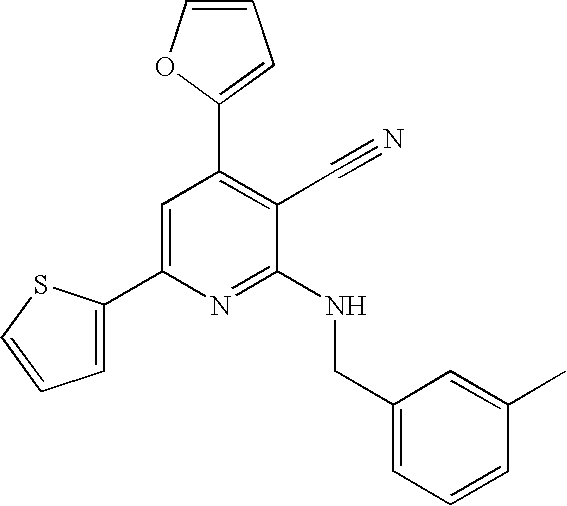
C1(C2=CC=CS2)=CC(C2=CC=CO2)=C(C#N)C(NCC2=CC=CC(C)=C2)=N1
